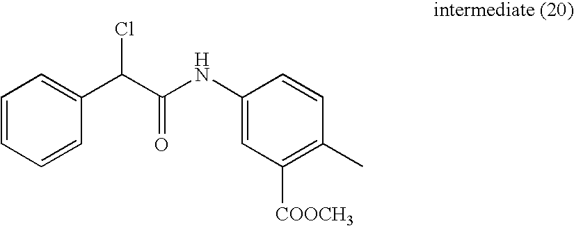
C1=CC=C(C(C(NC2=CC([COOCH3])=C(C)C=C2)=O)Cl)C=C1
